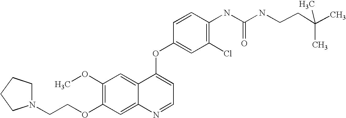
C1=CC(OC2=CC=NC3=CC(OCCN4CCCC4)=C(OC)C=C23)=CC(Cl)=C1NC(=O)NCCC(C)(C)C
